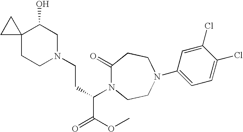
C1(=O)N(C(C(OC)=O)CCN2CC(O)C3(CC2)CC3)CCN(C2=CC=C(Cl)C(Cl)=C2)CC1
